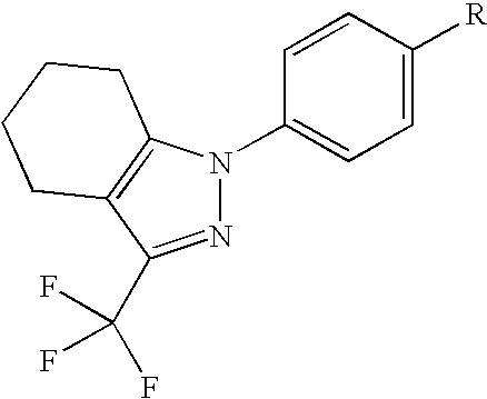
N1=C(C(F)(F)F)C2=C(N1C1=CC=C([R])C=C1)CCCC2
